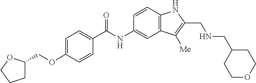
C1C(COC2=CC=C(C(=O)NC3=CC4=C(C=C3)NC(CNCC3CCOCC3)=C4[Me])C=C2)OCC1
